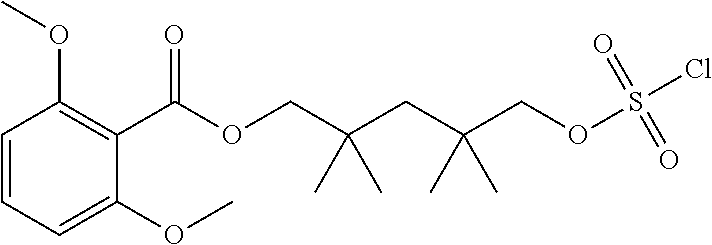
C1=CC=C(OC)C(C(OCC(CC(COS(Cl)(=O)=O)(C)C)(C)C)=O)=C1OC
